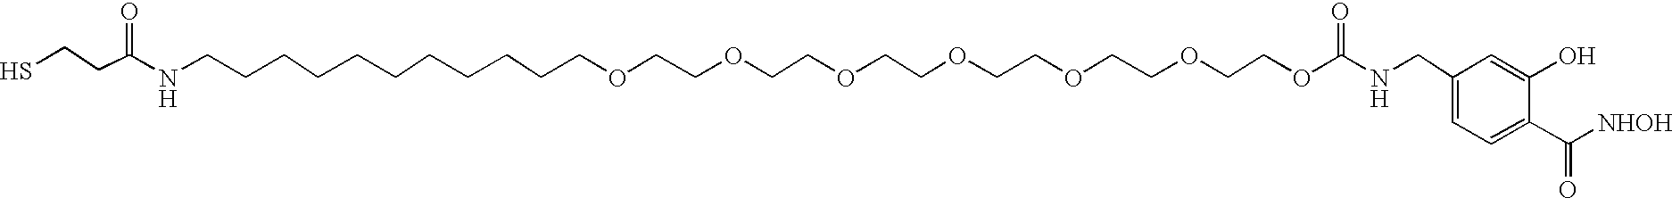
C(C(NCCCCCCCCCCCOCCOCCOCCOCCOCCOCCOC(NCC1=CC=C(C([NHOH])=O)C(O)=C1)=O)=O)CS
